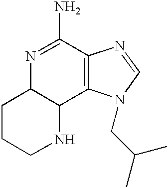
C1CCNC2C1N=C(N)C1=C2N(CC(C)C)C=N1
